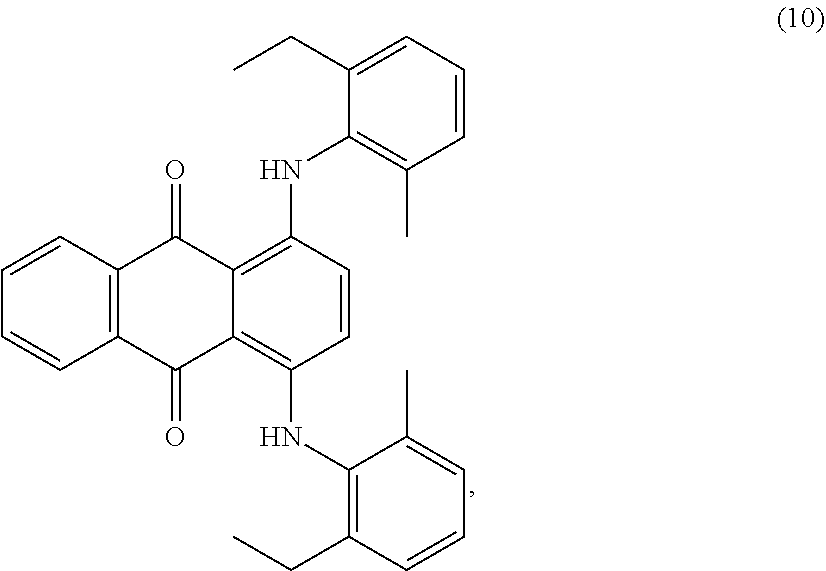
C1=CC2=C(C=C1)C(=O)C1=C(NC3=C(CC)C=CC=C3C)C=CC(NC3=C(C)C=CC=C3CC)=C1C2=O
